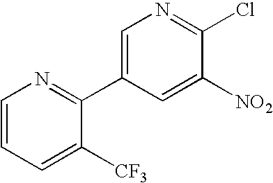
C1([NO2])=CC(C2=NC=CC=C2[CF3])=CN=C1Cl
